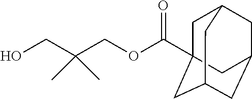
OCC(COC(C12CC3CC(CC(C1)C3)C2)=O)(C)C
